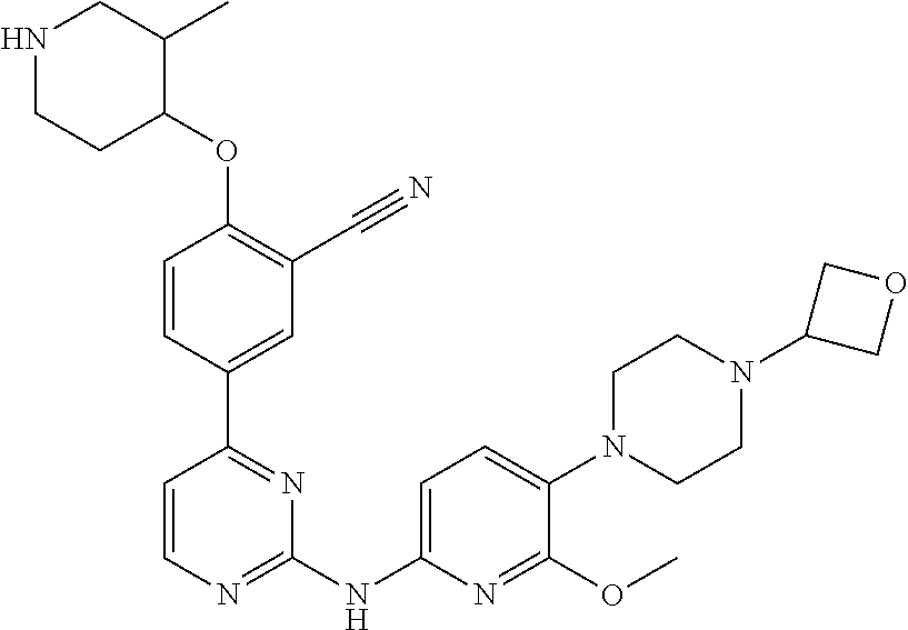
C1CN(C2=CC=C(NC3=NC=CC(C4=CC(C#N)=C(OC5CCNCC5C)C=C4)=N3)N=C2OC)CCN1C1COC1
